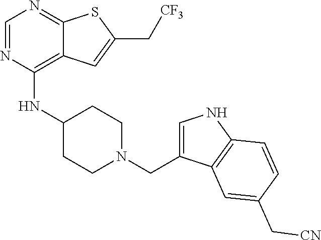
C1=NC(NC2CCN(CC3=CNC4=C3C=C(C[CN])C=C4)CC2)=C2C(=N1)SC(C[CF3])=C2
